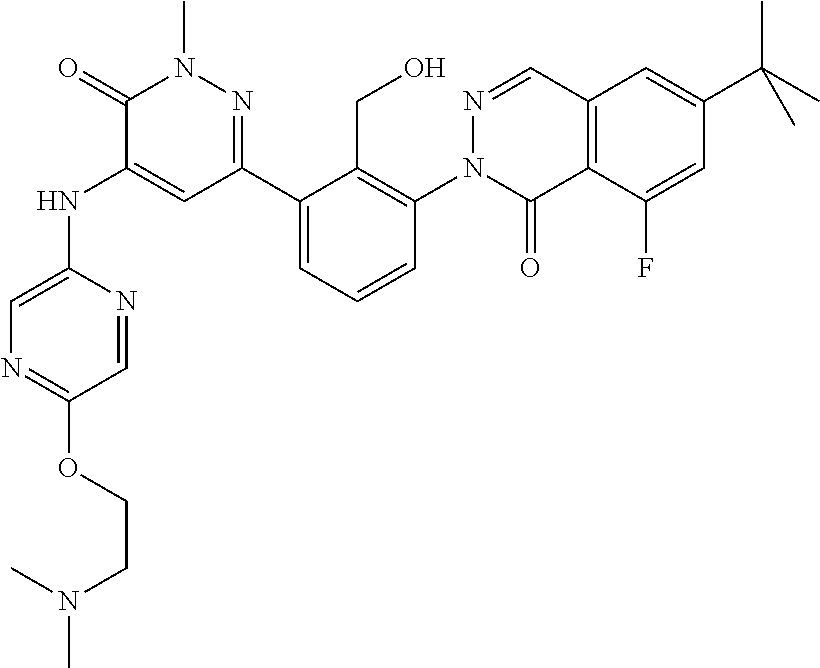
C1=NC(NC2=CC(C3=CC=CC(N4C(=O)C5=C(C=N4)C=C(C(C)(C)C)C=C5F)=C3CO)=NN(C)C2=O)=CN=C1OCCN(C)C
